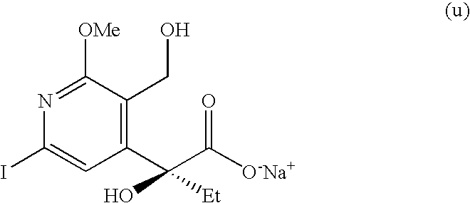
N1=C([OMe])C(CO)=C(C(C([O-Na+])=O)(O)[Et])C=C1I
